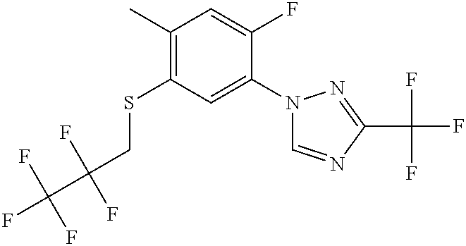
C1(C)=C(SCC(C(F)(F)F)(F)F)C=C(N2C=NC(C(F)(F)F)=N2)C(F)=C1
